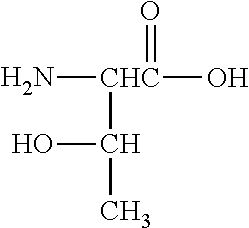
N[CHC](O)(=O)C(C)O
